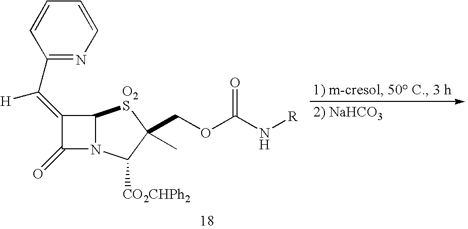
C12N(C([CO2CHPh2])C(COC(N[R])=O)(C)[O2S]1)C(=O)C2=C([H])C1=NC=CC=C1
